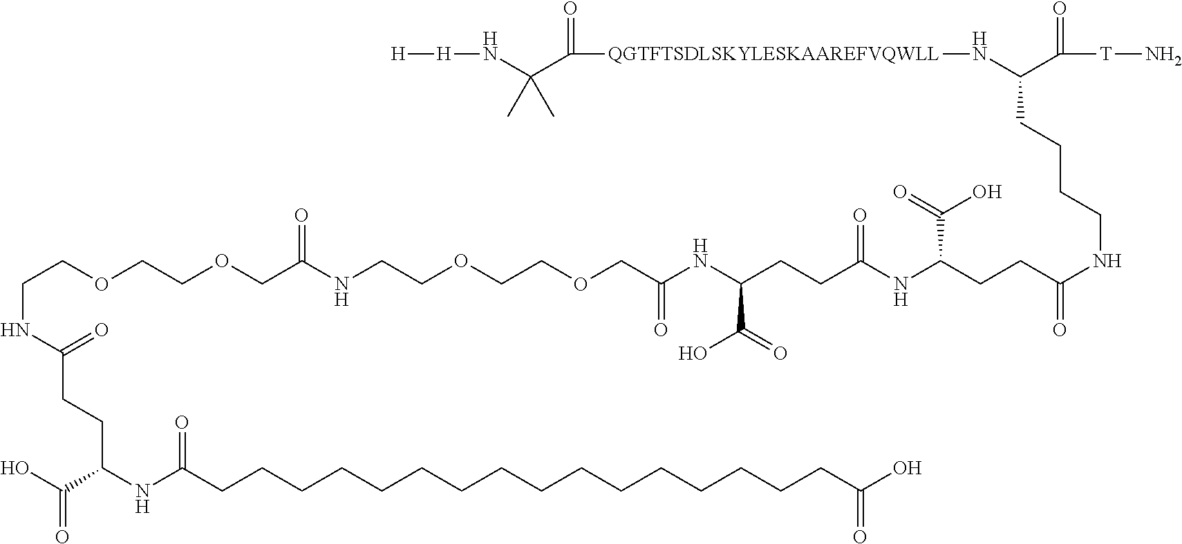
C(CCCCNC(CCC(NC(CCC(C(=O)O)NC(=O)COCCOCCNC(COCCOCCNC(=O)CCC(NC(CCCCCCCCCCCCCCCCC(O)=O)=O)C(O)=O)=O)=O)C(=O)O)=O)(N[QGTFTSDLSKYLESKAAREFVQWLL]C(=O)C(N[H][H])(C)C)C(=O)[T]N
